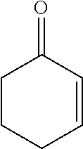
C1=CCCCC1=O
